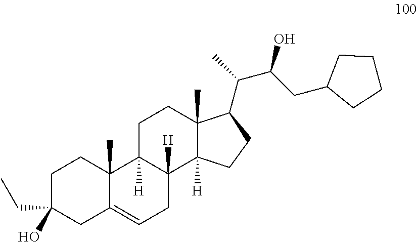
C1C(CC)(O)CC2=CCC3([H])C([H])(C2(C)C1)CCC1(C)C3([H])CCC1C(C)C(CC1CCCC1)O
